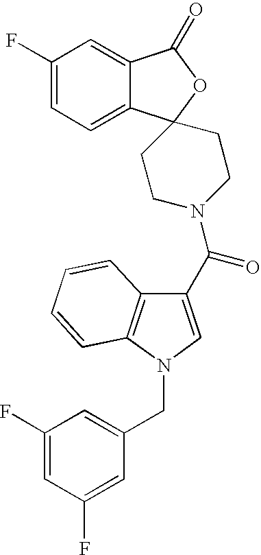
C1(C(N2CCC3(C4=CC=C(F)C=C4C(=O)O3)CC2)=O)=CN(CC2=CC(F)=CC(F)=C2)C2=C1C=CC=C2
